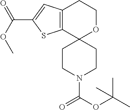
C12=C(C3(OCC1)CCN(C(OC(C)(C)C)=O)CC3)SC(C(=O)OC)=C2
